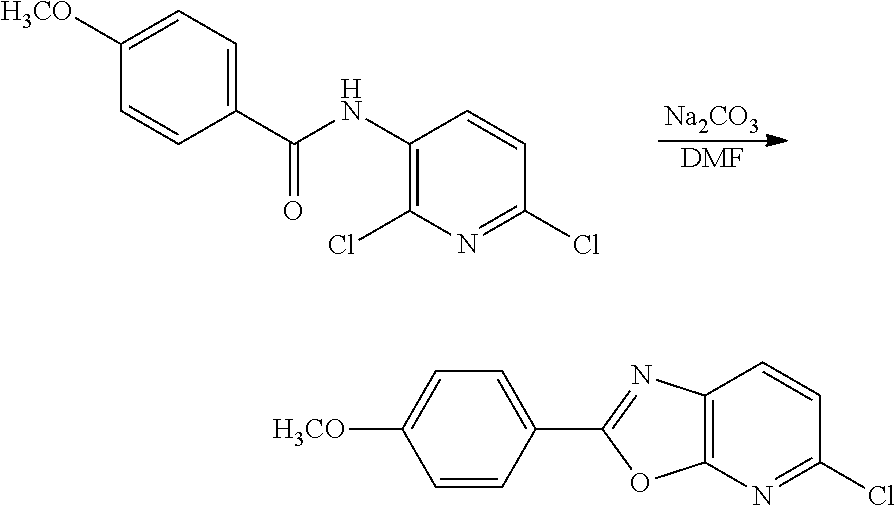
C1(NC(C2=CC=C([H3CO])C=C2)=O)=C(Cl)N=C(Cl)C=C1.[Na2CO3].[DMF].C12=C(N=C(Cl)C=C1)OC(C1=CC=C([H3CO])C=C1)=N2
